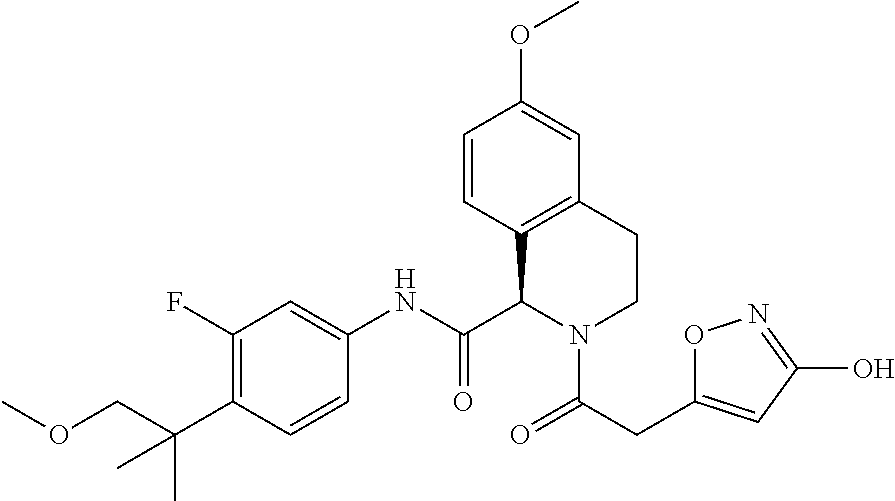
C1(F)=C(C(COC)(C)C)C=CC(NC(C2C3=C(CCN2C(=O)CC2=CC(O)=NO2)C=C(OC)C=C3)=O)=C1
